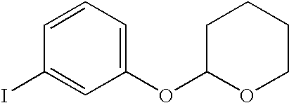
C1(OC2OCCCC2)=CC=CC(I)=C1
